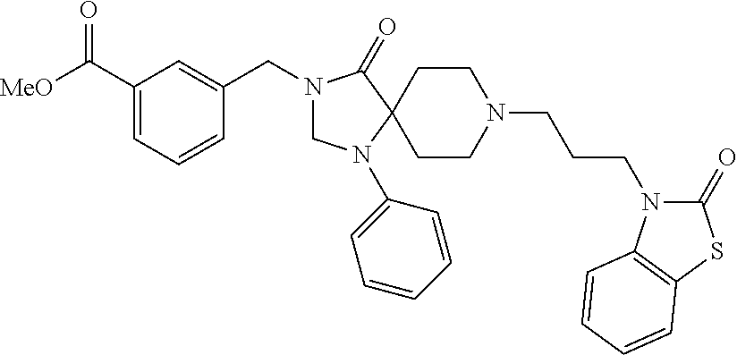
C1(C([MeO])=O)=CC=CC(CN2CN(C3=CC=CC=C3)C3(C2=O)CCN(CCCN2C(=O)SC4=C2C=CC=C4)CC3)=C1
